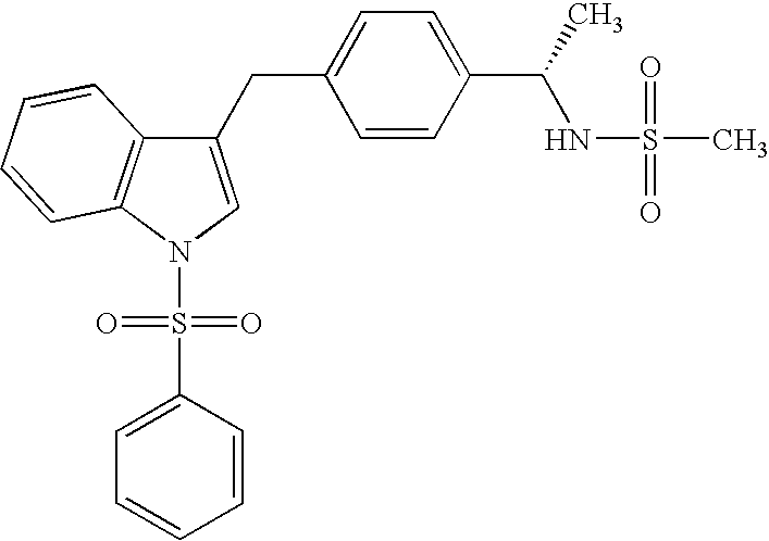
C1(CC2=CC=C(C(C)NS(C)(=O)=O)C=C2)=CN(S(C2=CC=CC=C2)(=O)=O)C2=C1C=CC=C2
